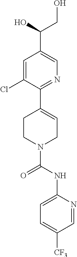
C1=C(Cl)C(C2=CCN(C(NC3=CC=C([CF3])C=N3)=O)CC2)=NC=C1C(O)CO
